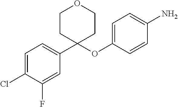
C1(Cl)=CC=C(C2(OC3=CC=C(N)C=C3)CCOCC2)C=C1F
